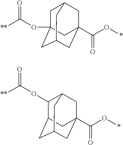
[**]C(OC1C2CC3(C(O*)=O)CC(CC1C3)C2)=O.[**]C(OC12CC3CC(C(O*)=O)(CC(C1)C3)C2)=O
